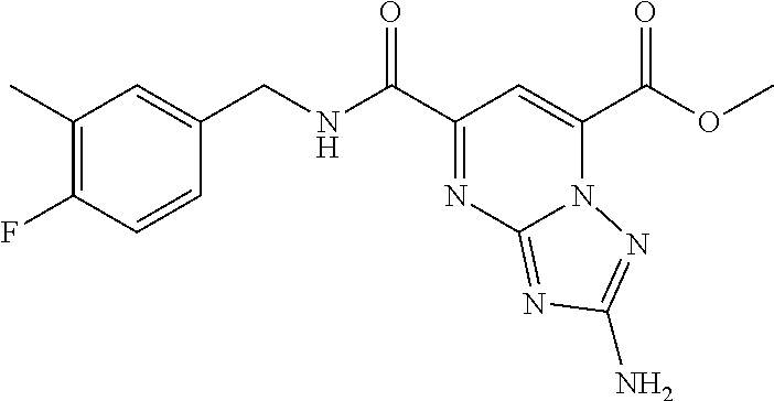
O(C(C1=CC(C(NCC2=CC(C)=C(F)C=C2)=O)=NC2=NC(N)=NN12)=O)C
